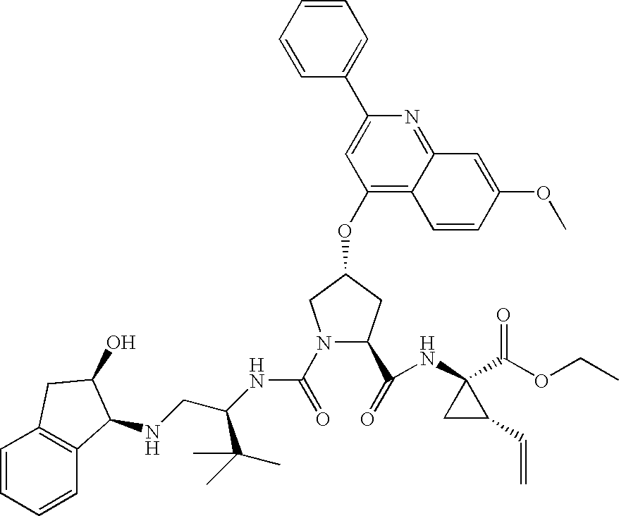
N1(C(NC(C(C)(C)C)CNC2C3=C(C=CC=C3)CC2O)=O)C(C(NC2(C(=O)OCC)C(C=C)C2)=O)CC(OC2=C3C(=NC(C4=CC=CC=C4)=C2)C=C(OC)C=C3)C1
